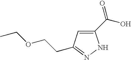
C1(C(O)=O)=CC(CCOCC)=NN1
